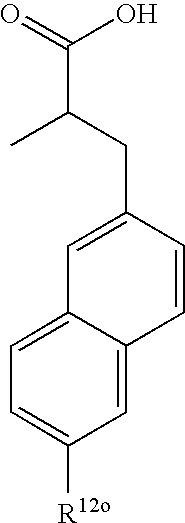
C1=C2C(=CC([R12o])=C1)C=CC(CC(C)C(=O)O)=C2
